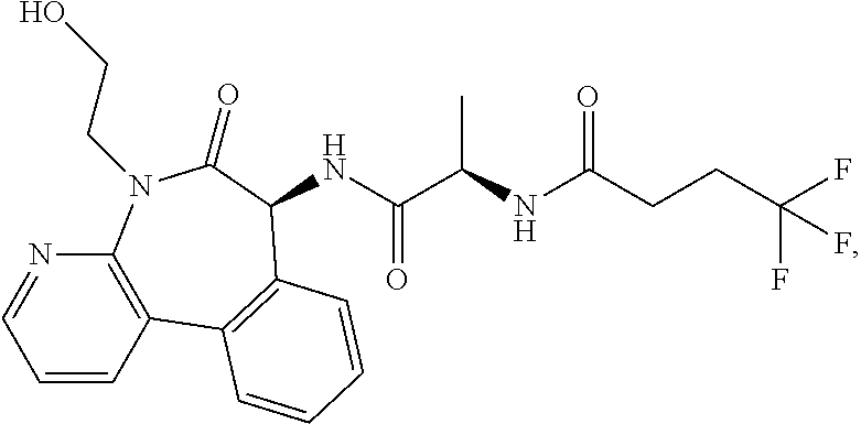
C1=CC2=C(N=C1)N(CCO)C(=O)C(NC(C(NC(CCC(F)(F)F)=O)C)=O)C1=C2C=CC=C1
